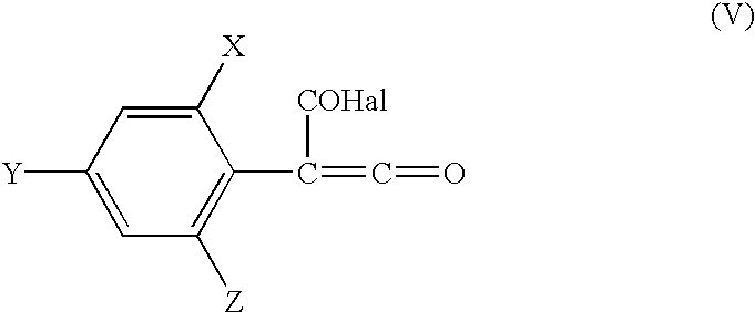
C1([X])=CC([Y])=CC([Z])=C1C([COHal])=C=O
